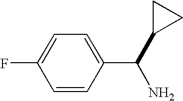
C1=CC(C(C2CC2)N)=CC=C1F
